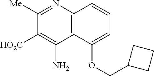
C1([Me])=NC2=C(C(N)=C1[HO2C])C(OCC1CCC1)=CC=C2
